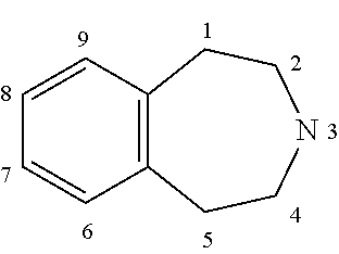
C12=C(C=CC=C1)CCNCC2
